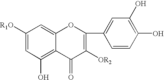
C1([R1O])=CC(O)=C2C(=C1)OC(C1=CC(O)=C(O)C=C1)=C([OR2])C2=O
